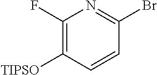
C1(F)=C([TIPSO])C=CC(Br)=N1
